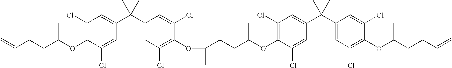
C1(Cl)=C(OC(CCC=C)C)C(Cl)=CC(C(C2=CC(Cl)=C(OC(CCC(OC3=C(Cl)C=C(C(C4=CC(Cl)=C(OC(CCC=C)C)C(Cl)=C4)(C)C)C=C3Cl)C)C)C(Cl)=C2)(C)C)=C1
